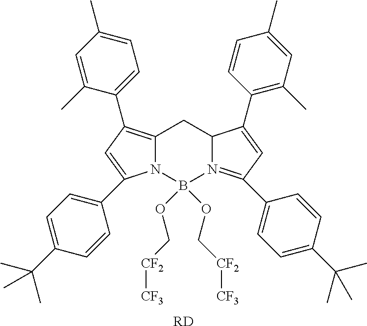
C12=C(C3=CC=C(C)C=C3C)C=C(C3=CC=C(C(C)(C)C)C=C3)N1B(OC[CF2][CF3])(OC[CF2][CF3])N1=C(C3=CC=C(C(C)(C)C)C=C3)C=C(C3=C(C)C=C(C)C=C3)C1C2.[RD]
